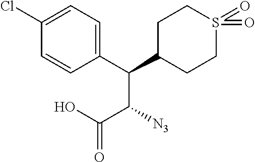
C(C1CCS(=O)(=O)CC1)(C(C(=O)O)[N3])C1=CC=C(Cl)C=C1
